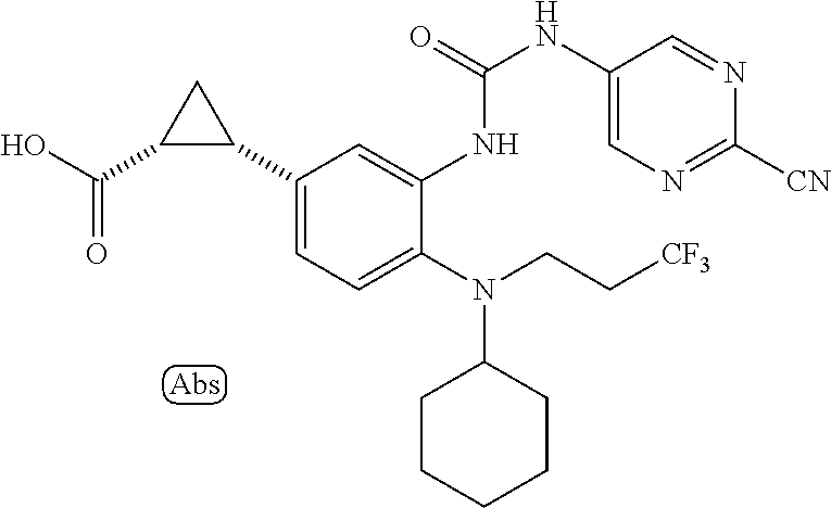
C1(C2CC2C(O)=O)=CC=C(N(C2CCCCC2)CC[CF3])C(NC(=O)NC2=CN=C([CN])N=C2)=C1
